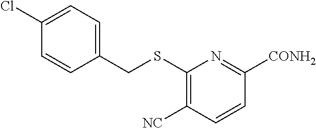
C1(SCC2=CC=C(Cl)C=C2)=C([NC])C=CC([CONH2])=N1
